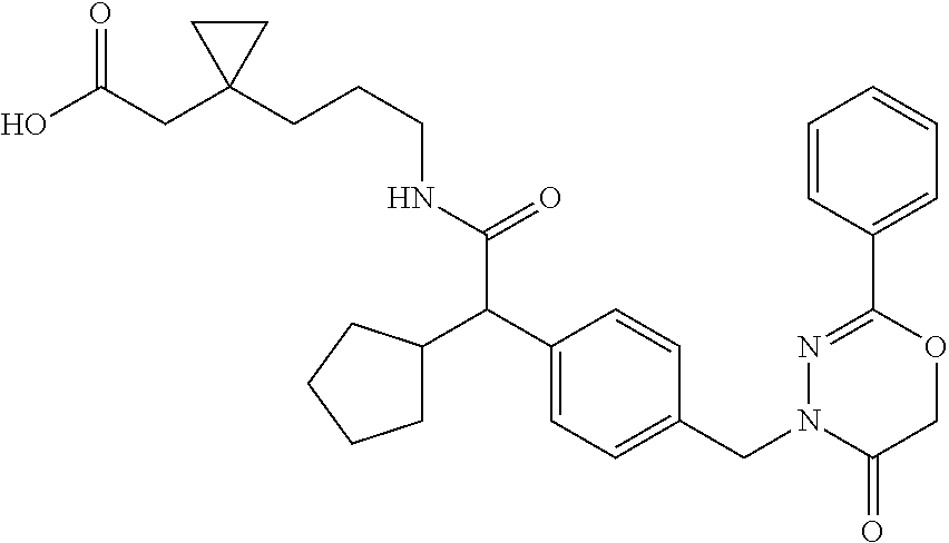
C(CNC(C(C1=CC=C(CN2C(=O)COC(C3=CC=CC=C3)=N2)C=C1)C1CCCC1)=O)CC1(CC(O)=O)CC1
